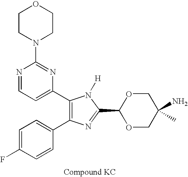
C1=C(F)C=CC(C2=C(C3=CC=NC(N4CCOCC4)=N3)N([H])C(C3OCC(N)(C)CO3)=N2)=C1
